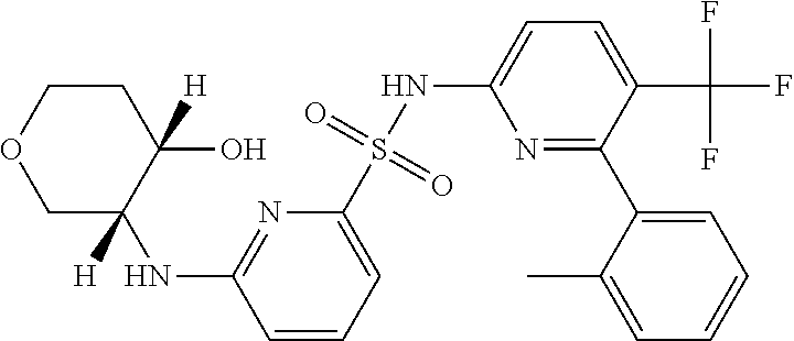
N(C1([H])C(O)([H])CCOC1)C1=NC(S(NC2=CC=C(C(F)(F)F)C(C3=CC=CC=C3C)=N2)(=O)=O)=CC=C1
